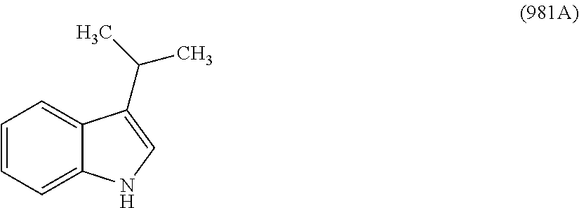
C1=CC=C2C(=C1)C(C(C)C)=CN2
